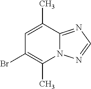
C1=C(C)C2=NC=NN2C(C)=C1Br
